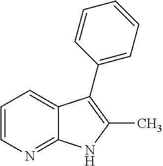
C1=CN=C2C(=C1)C(C1=CC=CC=C1)=C(C)N2
